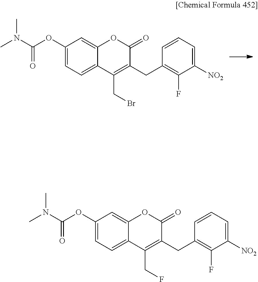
CN(C(=O)OC1=CC=C2C(=C1)OC(=O)C(CC1=C(F)C([NO2])=CC=C1)=C2CBr)C.CN(C(=O)OC1=CC=C2C(=C1)OC(=O)C(CC1=C(F)C([NO2])=CC=C1)=C2CF)C
